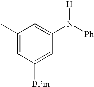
C1(C)=CC([BPin])=CC(N([Ph])[H])=C1
